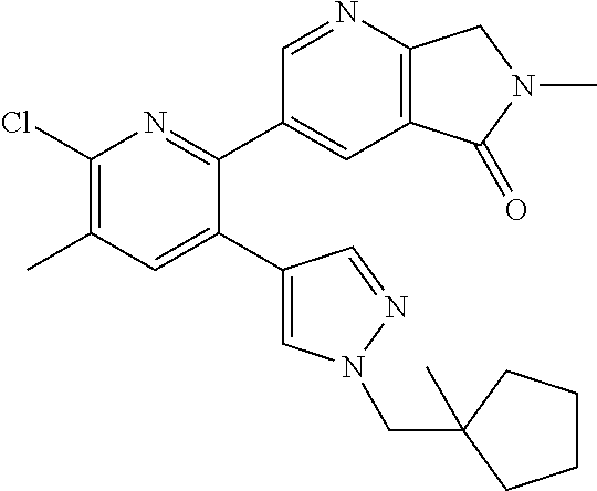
C1(Cl)=C(C)C=C(C2=CN(CC3(C)CCCC3)N=C2)C(C2=CC3=C(N=C2)CN(C)C3=O)=N1
